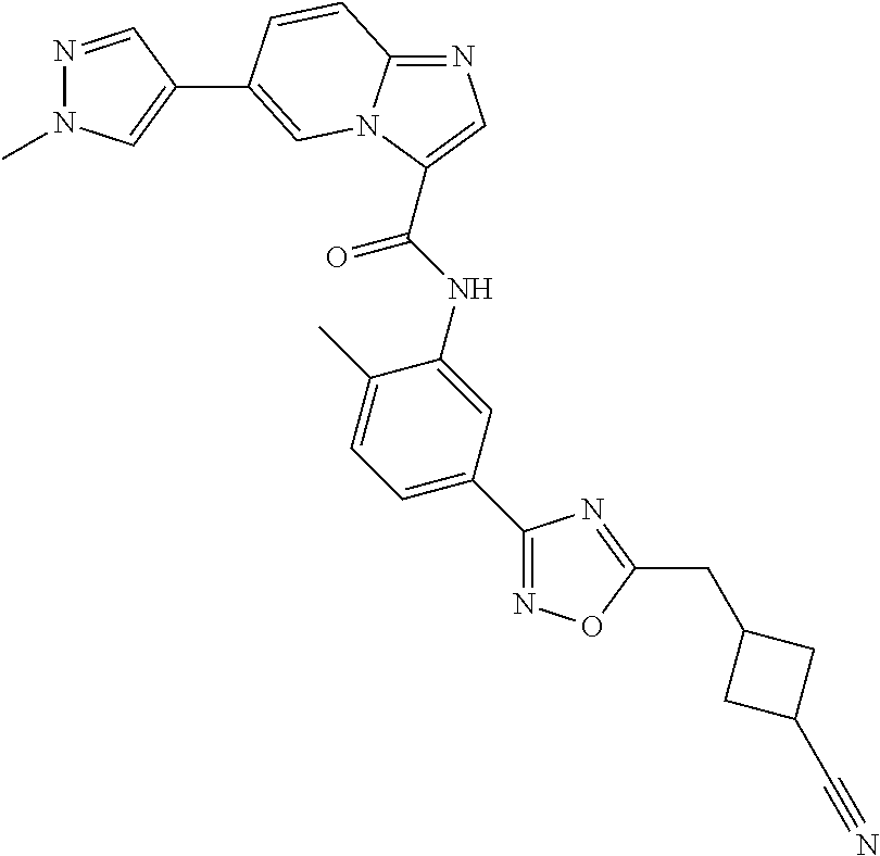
C1(C2=CC=C(C)C(NC(=O)C3=CN=C4N3C=C(C3=CN(C)N=C3)C=C4)=C2)=NOC(CC2CC(C#N)C2)=N1
